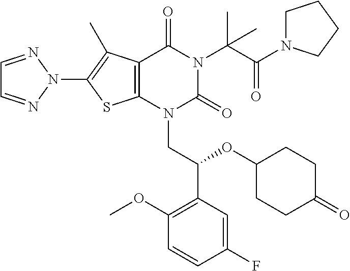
C12=C(N(CC(C3=C(OC)C=CC(F)=C3)OC3CCC(=O)CC3)C(=O)N(C(C(N3CCCC3)=O)(C)C)C1=O)SC(N1N=CC=N1)=C2C
